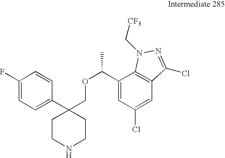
C1(C2(COC(C)C3=CC(Cl)=CC4=C3N(C[CF3])N=C4Cl)CCNCC2)=CC=C(F)C=C1
